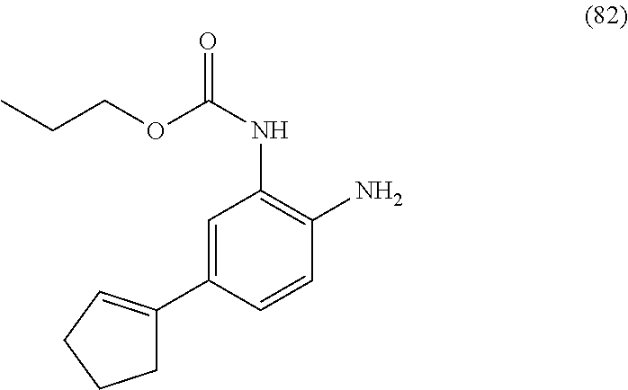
C1=C(C2=CCCC2)C=CC(N)=C1NC(=O)OCCC
